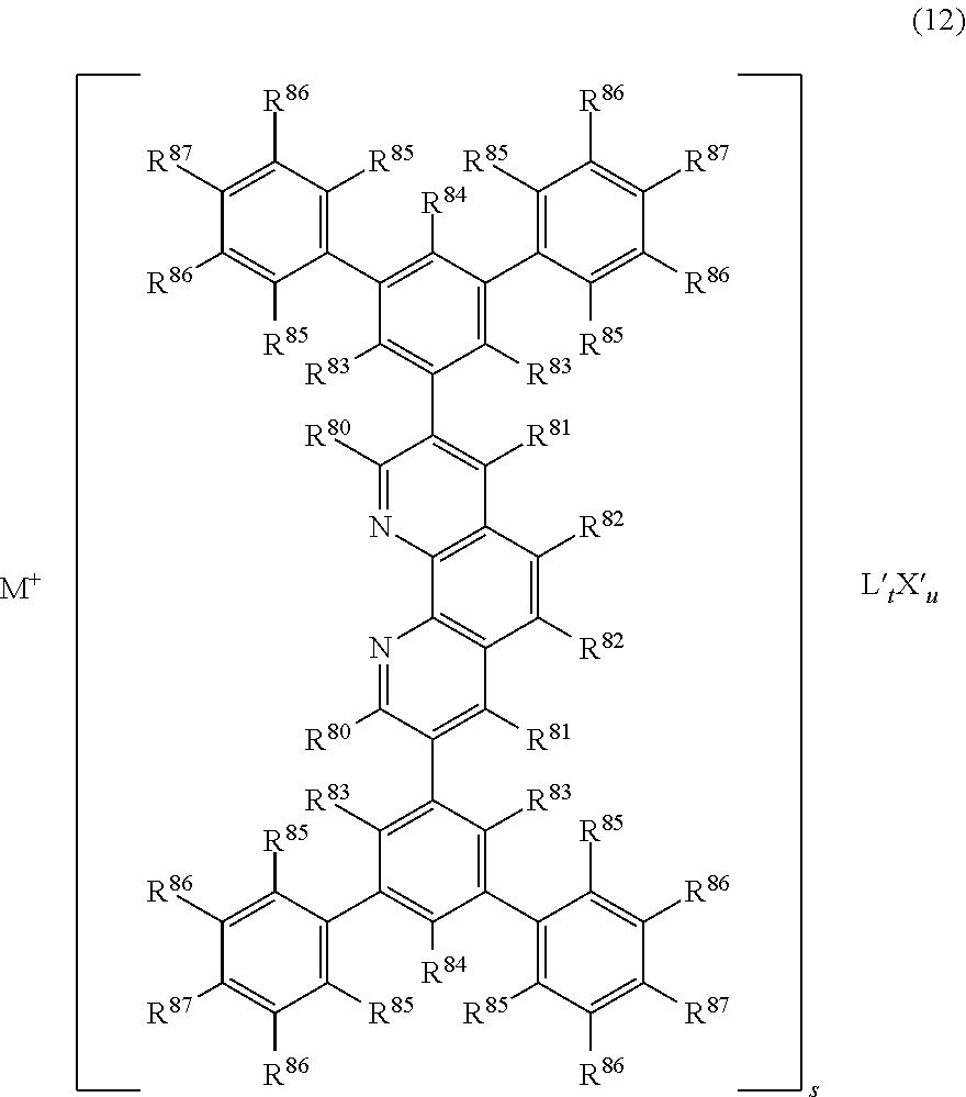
C1([R80])=NC2=C(C([R81])=C1C1=C([R83])C(C3=C([R85])C([R86])=C([R87])C([R86])=C3[R85])=C([R84])C(C3=C([R85])C([R86])=C([R87])C([R86])=C3[R85])=C1[R83])C([R82])=C([R82])C1=C2N=C([R80])C(C2=C([R83])C(C3=C([R85])C([R86])=C([R87])C([R86])=C3[R85])=C([R84])C(C3=C([R85])C([R86])=C([R87])C([R86])=C3[R85])=C2[R83])=C1[R81].[M+]
